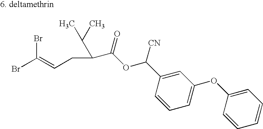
C(C(C(C)C)C(OC(C1=CC(OC2=CC=CC=C2)=CC=C1)[CN])=O)C=C(Br)Br
